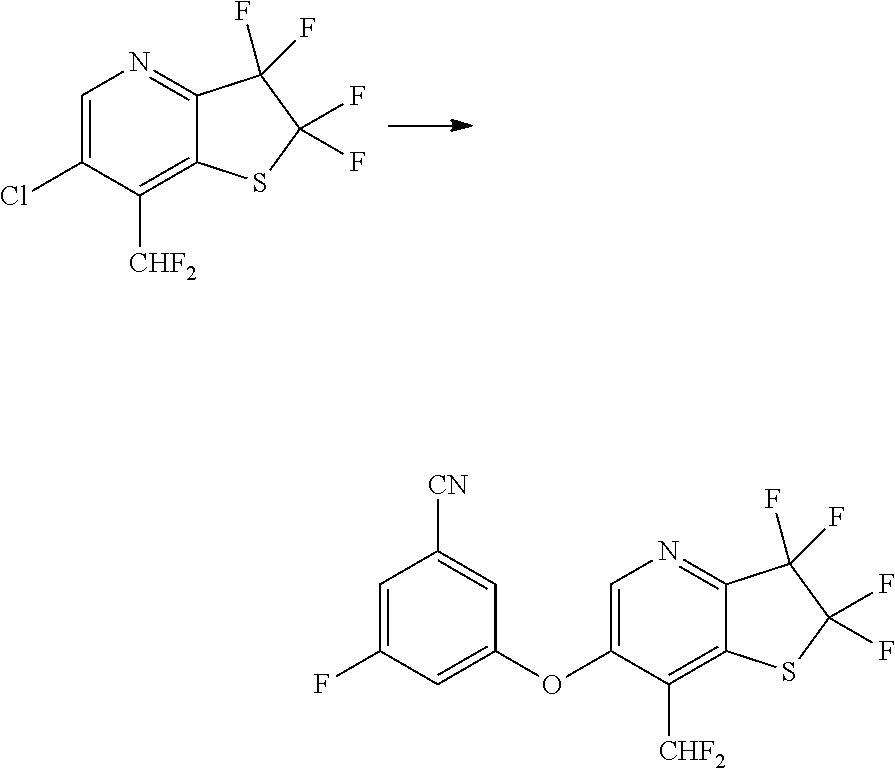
C1=C(Cl)C([CHF2])=C2C(=N1)C(F)(F)C(F)(F)S2.C1=C(OC2=CC(F)=CC([CN])=C2)C([CHF2])=C2C(=N1)C(F)(F)C(F)(F)S2
